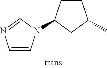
C1=CN(C2CCC(C)C2)C=N1
